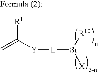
C=C([Y][L][Si]([X])[R10])[R1]
